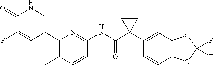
C1(=O)C(F)=CC(C2=C(C)C=CC(NC(C3(C4=CC5=C(C=C4)OC(F)(F)O5)CC3)=O)=N2)=CN1
